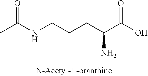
CC(NCCCC(C(O)=O)N)=O
